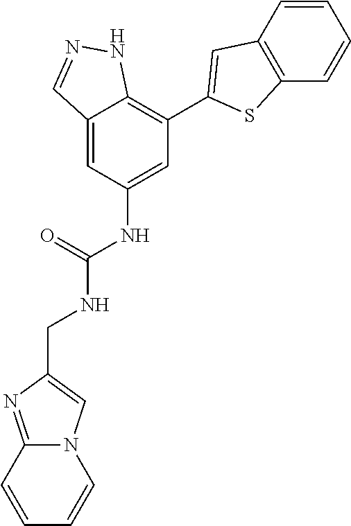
C12=CC(NC(=O)NCC3=CN4C(=N3)C=CC=C4)=CC(C3=CC4=C(S3)C=CC=C4)=C1NN=C2
